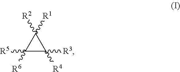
C1([R5])([R6])C([R3])([R4])C1([R2])[R1]
